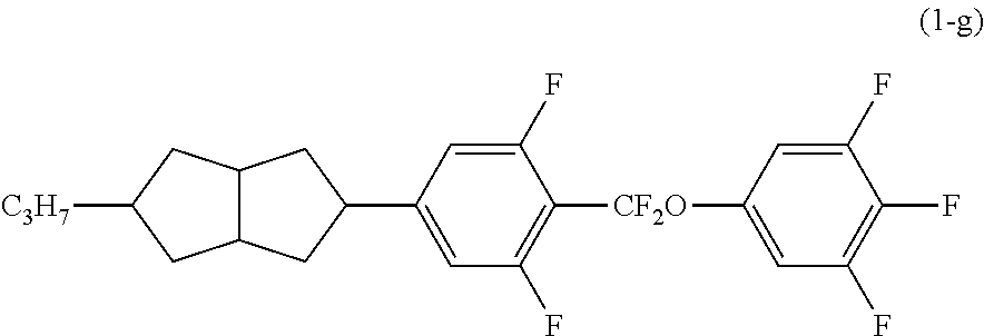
C12C(CC([C3H7])C1)CC(C1=CC(F)=C([CF2O]C3=CC(F)=C(F)C(F)=C3)C(F)=C1)C2
